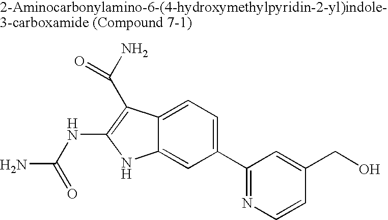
C1(C2=NC=CC(CO)=C2)=CC=C2C(=C1)NC(NC(N)=O)=C2C(N)=O
